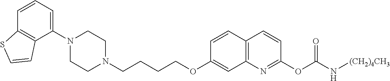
C1(N2CCN(CCCCOC3=CC4=C(C=C3)C=CC(OC(N[(CH2)4CH3])=O)=N4)CC2)=CC=CC2=C1C=CS2
